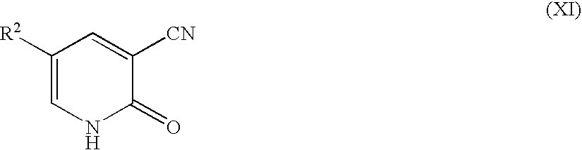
C1([R2])=CNC(=O)C([CN])=C1
